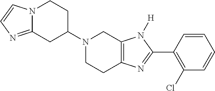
N12C(=NC=C1)CC(N1CCC3=C(C1)N([H])C(C1=C(Cl)C=CC=C1)=N3)CC2
